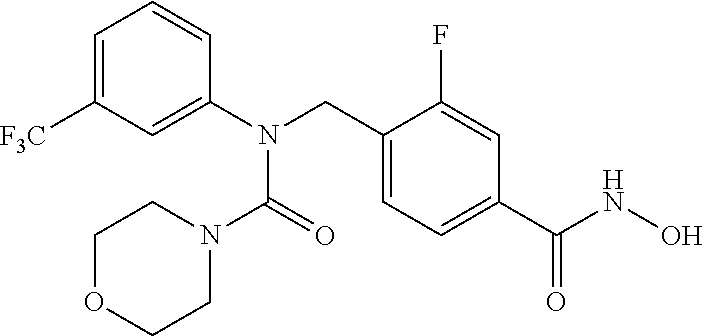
C1=C([F3C])C=C(N(CC2=CC=C(C(NO)=O)C=C2F)C(=O)N2CCOCC2)C=C1
